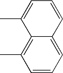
CC1=CC=CC2=CC=CC(C)=C12
